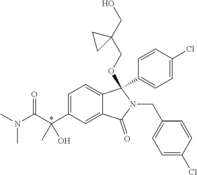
C1=C(C(C(=O)N(C)C)(C)O)C=C2C(=C1)C(C1=CC=C(Cl)C=C1)(OCC1(CO)CC1)N(CC1=CC=C(Cl)C=C1)C2=O
